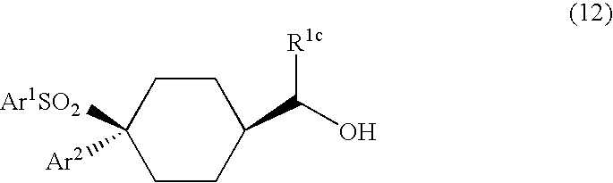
C1([Ar1SO2])([Ar2])CCC(C(O)[R1c])CC1
